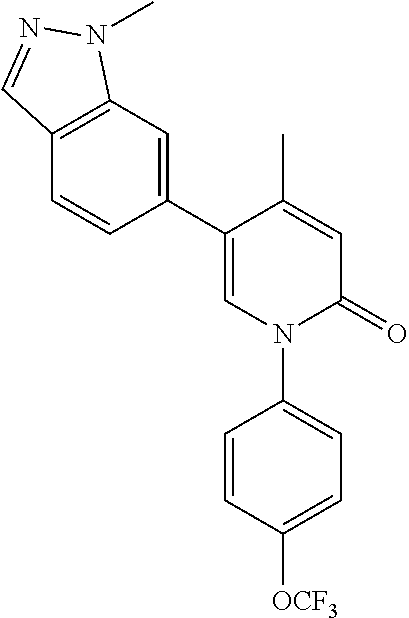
C1=C(C)C(C2=CC3=C(C=C2)C=NN3C)=CN(C2=CC=C([OCF3])C=C2)C1=O
